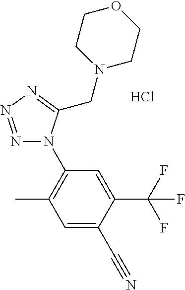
N1=NN=C(CN2CCOCC2)N1C1=C(C)C=C(C#N)C(C(F)(F)F)=C1.Cl
